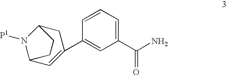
C1C2N([P1])C(C=C1C1=CC(C(N)=O)=CC=C1)CC2
